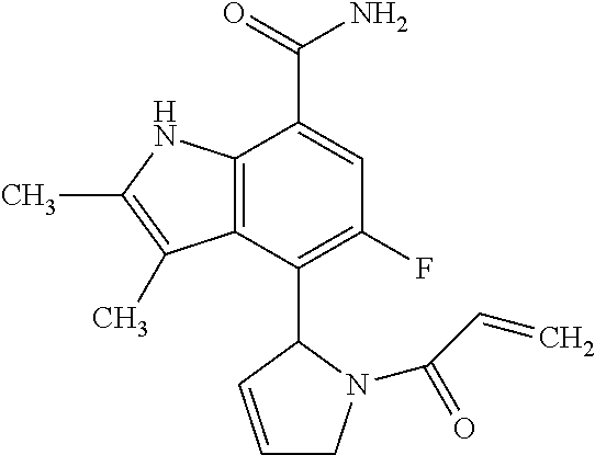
C12=C(NC(C)=C1C)C(C(=O)N)=CC(F)=C2C1C=CCN1C(C=C)=O
